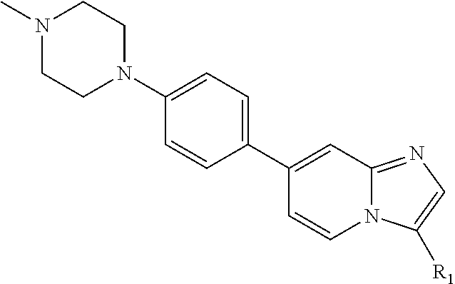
C1(C2=CC3=NC=C([R1])N3C=C2)=CC=C(N2CCN(C)CC2)C=C1
